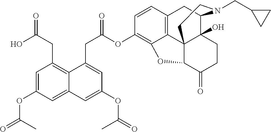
C(C(OC1=C2C3=C(C=C1)CC1C4(O)C3(C(C(=O)CC4)O2)CCN1CC1CC1)=O)C1=CC(OC(=O)C)=CC2=CC(OC(=O)C)=CC(CC(=O)O)=C12
